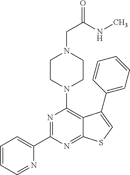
N1=C(C2=CC=CC=N2)N=C2C(=C1N1CCN(CC(=O)NC)CC1)C(C1=CC=CC=C1)=CS2
